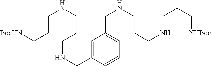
C1=C(CNCCCNCCC[BocHN])C=CC=C1CNCCCNCCC[NHBoc]
